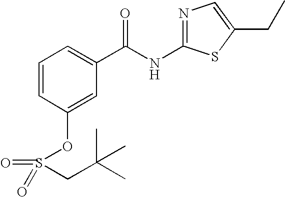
C1=CC(OS(=O)(=O)CC(C)(C)C)=CC(C(NC2=NC=C(CC)S2)=O)=C1
